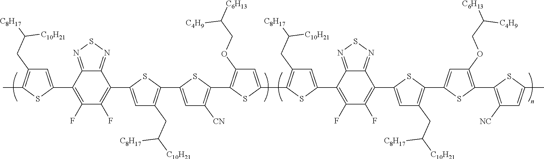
CC1=C(CC([C10H21])[C8H17])C=C(C2=C(F)C(F)=C(C3=CC(CC([C8H17])[C10H21])=C(C4=CC([CN])=C(C5=C(OCC([C4H9])[C6H13])C=C(C6=C(CC([C8H17])[C10H21])C=C(C7=C(F)C(F)=C(C8=CC(CC([C10H21])[C8H17])=C(C9=CC(OCC([C4H9])[C6H13])=C(C%10=C([NC])C=C(C)S%10)S9)S8)C8=NSN=C87)S6)S5)S4)S3)C3=NSN=C23)S1
